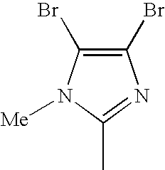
C1(C)=NC(Br)=C(Br)N1[Me]
